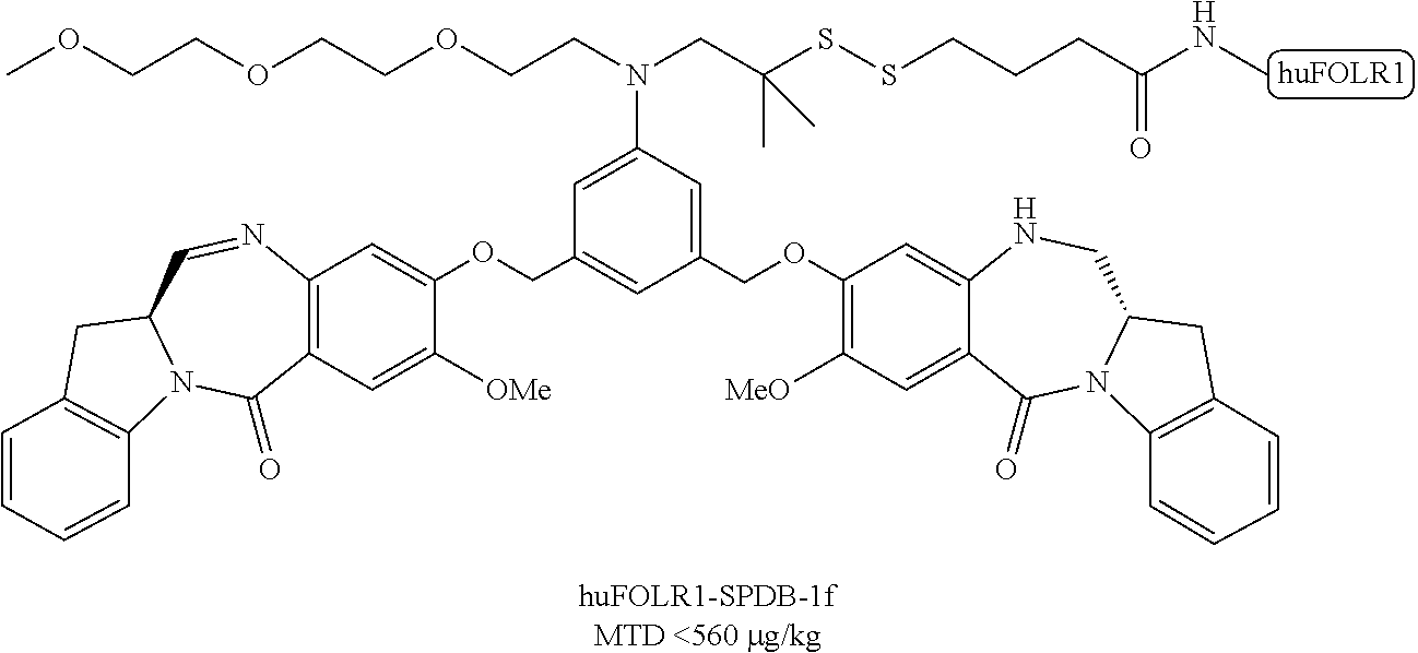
C12=C(C=C([OMe])C(OCC3=CC(COC4=C([MeO])C=C5C(=C4)NCC4N(C5=O)C5=C(C4)C=CC=C5)=CC(N(CCOCCOCCOC)CC(SSCCCC(NC)=O)(C)C)=C3)=C1)C(=O)N1C(C=N2)CC2=C1C=CC=C2
